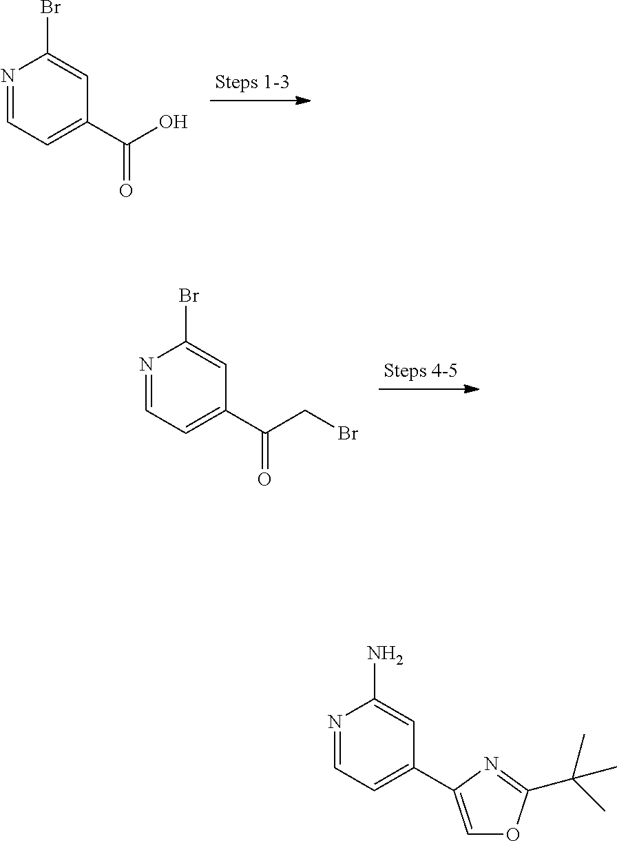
N1=CC=C(C(O)=O)C=C1Br.N1=CC=C(C(CBr)=O)C=C1Br.N1=CC=C(C2=COC(C(C)(C)C)=N2)C=C1N
